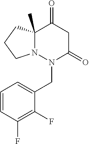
N12C(C)(CCC1)C(=O)CC(=O)N2CC1=CC=CC(F)=C1F
